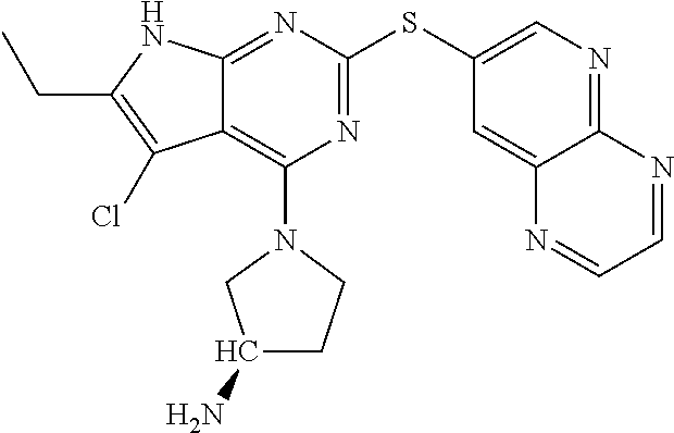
C(C1=C(Cl)C2=C(N3CC(N)CC3)N=C(SC3=CN=C4C(=C3)N=CC=N4)N=C2N1)C
